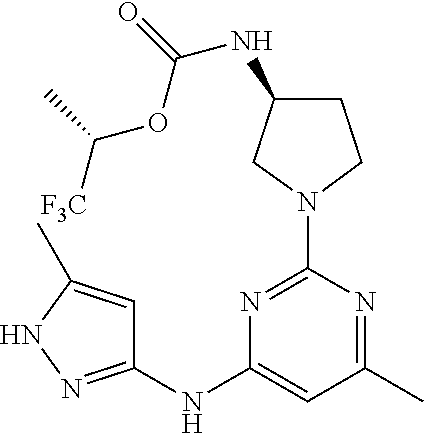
N1=C(N2CCC(NC(=O)OC([F3C])C)C2)N=C(C)C=C1NC1=NNC(C)=C1
